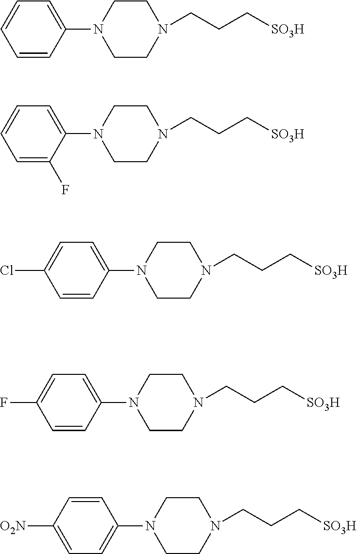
C1=CC=C(N2CCN(CCC[SO3H])CC2)C=C1.C1(Cl)=CC=C(N2CCN(CCC[SO3H])CC2)C=C1.C1([O2N])=CC=C(N2CCN(CCC[SO3H])CC2)C=C1.C1=CC=C(N2CCN(CCC[SO3H])CC2)C(F)=C1.C1(F)=CC=C(N2CCN(CCC[SO3H])CC2)C=C1
